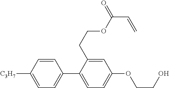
C1=CC([C3H7])=CC=C1C1=CC=C(OCCO)C=C1CCOC(C=C)=O
